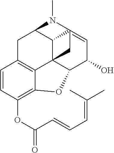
C12C34C5C(O)C=C1(N(C)C2CC1=C3C(=C(OC(=O)C=CC=C(C)C)C=C1)O5)C4
